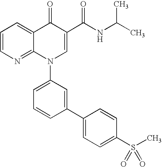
C1=CN=C2C(=C1)C(=O)C(C(NC(C)C)=O)=CN2C1=CC=CC(C2=CC=C(S(=O)(=O)C)C=C2)=C1
